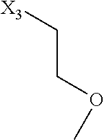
C(C[X3])OC
